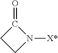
C1C(=O)N([X*])C1
